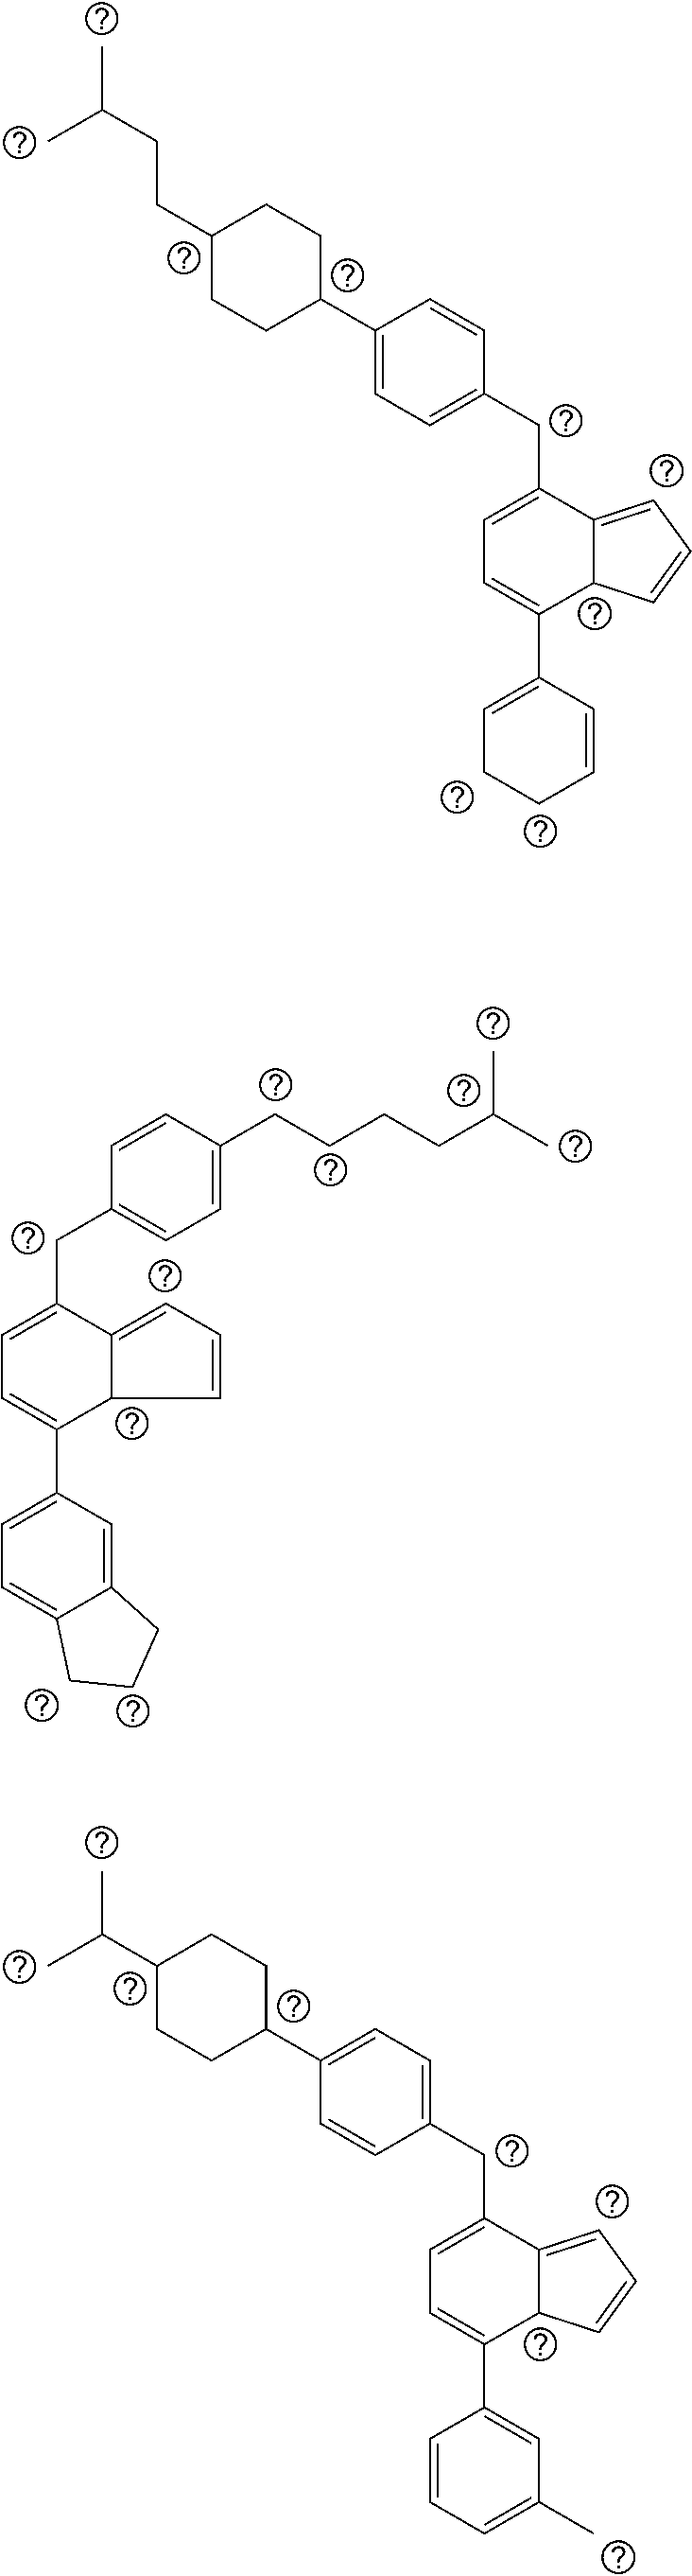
C1C(C2=CC=C(CC3=CC=C(C4=CCCC=C4)C4C3=CC=C4)C=C2)CCC(CCC(C)C)C1.C1=C(CCCCC(C)C)C=CC(CC2=CC=C(C3=CC=C4C(=C3)CCC4)C3C2=CC=C3)=C1.C1C(C2=CC=C(CC3=CC=C(C4=CC(C)=CC=C4)C4C3=CC=C4)C=C2)CCC(C(C)C)C1
